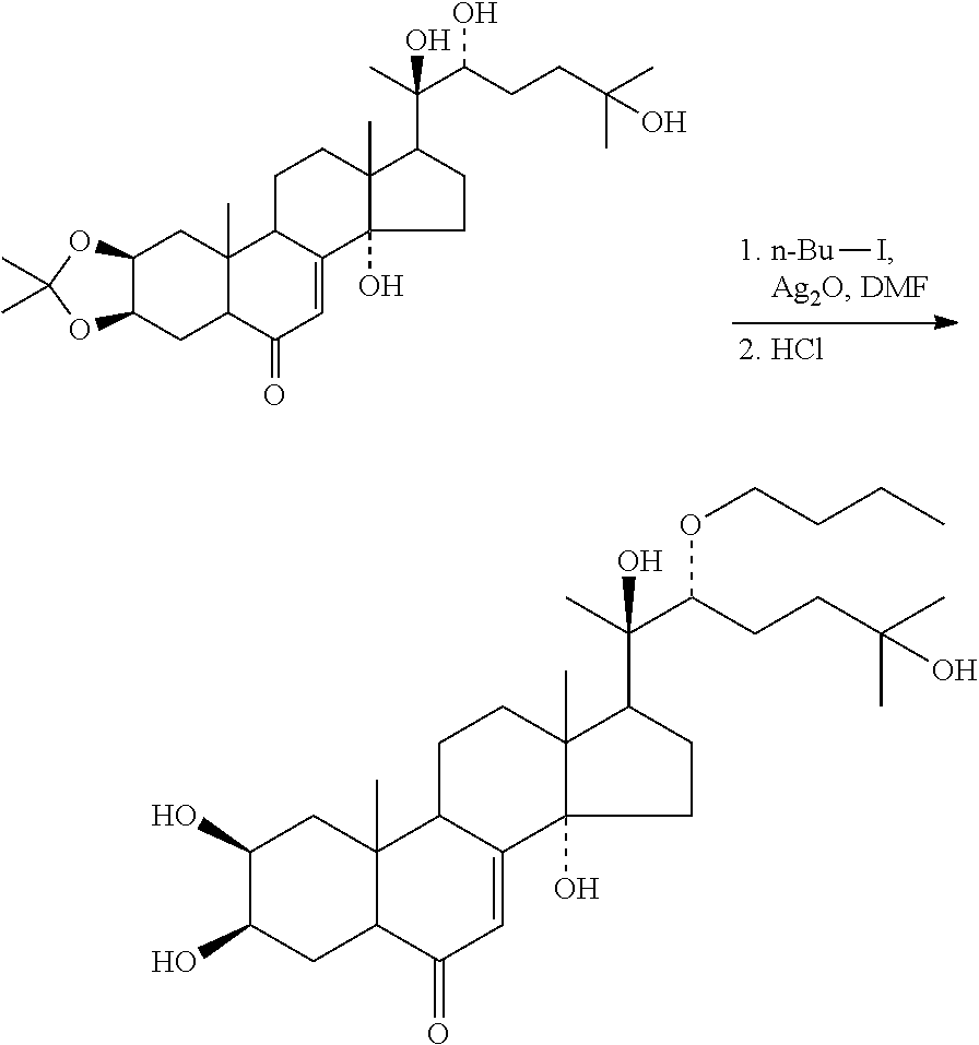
[1. n-Bu]I.C12C(CC3C(C)(C1)C1C(=CC3=O)C3(O)C(C)(CC1)C(C(C)(C(CCC(C)(C)O)O)O)CC3)OC(C)(C)O2.C1(O)C(O)CC2C(C)(C1)C1C(=CC2=O)C2(O)C(C)(CC1)C(C(C)(C(CCC(C)(C)O)OCCCC)O)CC2
